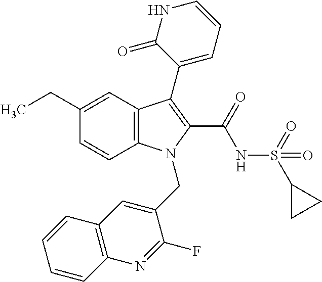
C12=C(C=C(CC)C=C1)C(C1=CC=CNC1=O)=C(C(=O)NS(C1CC1)(=O)=O)N2CC1=CC2=C(N=C1F)C=CC=C2
